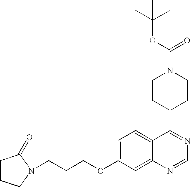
C12=CC=C(OCCCN3CCCC3=O)C=C1N=CN=C2C1CCN(C(OC(C)(C)C)=O)CC1
